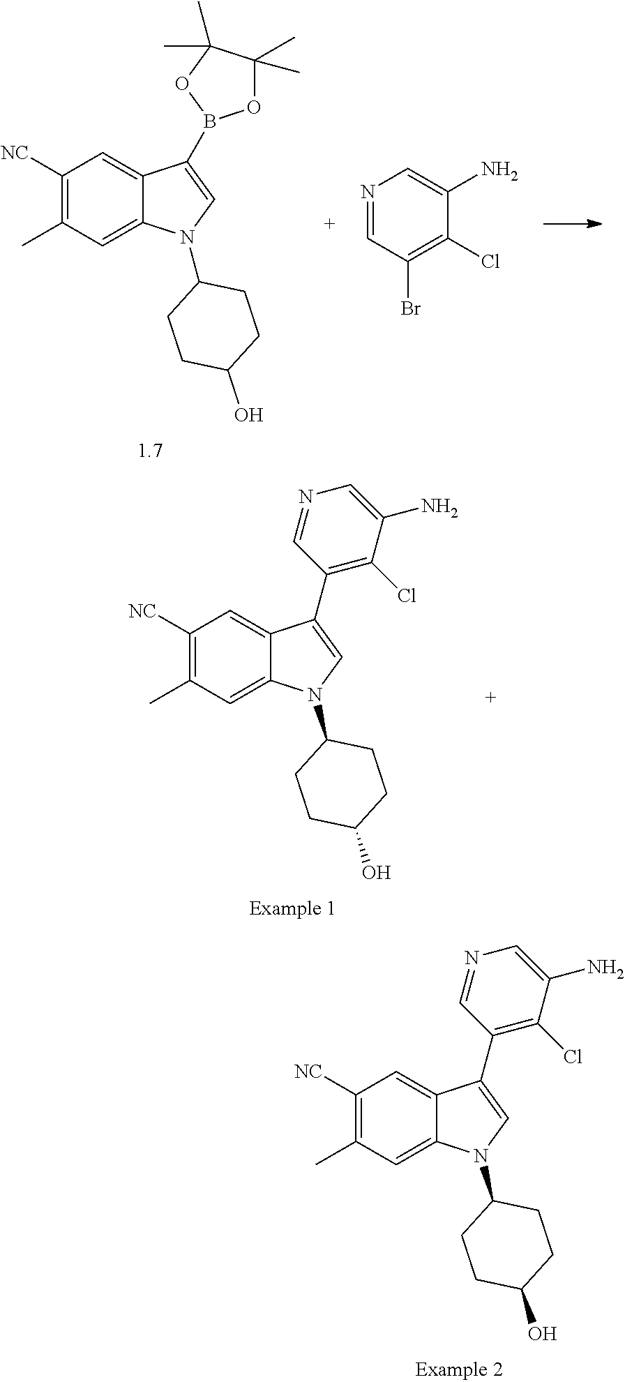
C1([NC])=C(C)C=C2C(=C1)C(C1=C(Cl)C(N)=CN=C1)=CN2C1CCC(O)CC1.C1([NC])=C(C)C=C2C(=C1)C(B1OC(C)(C)C(C)(C)O1)=CN2C1CCC(O)CC1.N1=CC(Br)=C(Cl)C(N)=C1.C1([NC])=C(C)C=C2C(=C1)C(C1=C(Cl)C(N)=CN=C1)=CN2C1CCC(O)CC1
